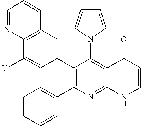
C12=C(C=C(C3=C(C4=CC=CC=C4)N=C4C(=C3N3C=CC=C3)C(=O)C=CN4)C=C1Cl)C=CC=N2
